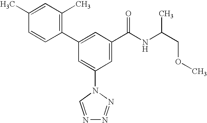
C1(C2=CC(C(NC(COC)C)=O)=CC(N3C=NN=N3)=C2)=C(C)C=C(C)C=C1
